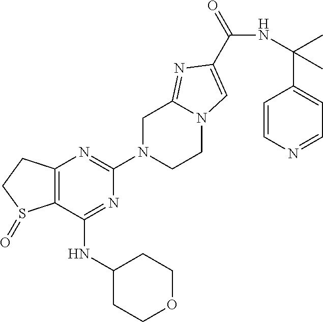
C12=C(C(NC3CCOCC3)=NC(N3CCN4C(=NC(C(=O)NC(C5=CC=NC=C5)(C)C)=C4)C3)=N1)S(=O)CC2
